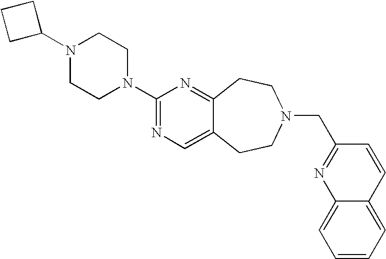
C1C(N2CCN(C3=NC=C4C(=N3)CCN(CC3=NC5=CC=CC=C5C=C3)CC4)CC2)CC1
